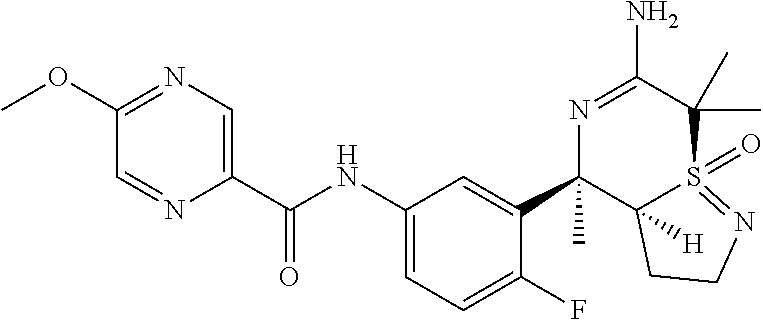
O(C1=NC=C(C(NC2=CC=C(F)C(C3(C)C4([H])S(=O)(=NCC4)C(C)(C)C(N)=N3)=C2)=O)N=C1)C
